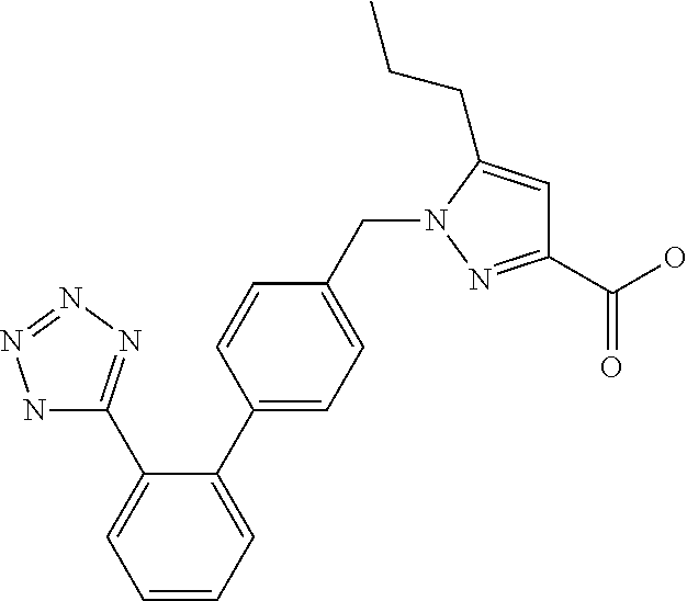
N1C(C2=CC=CC=C2C2=CC=C(CN3N=C(C(O)=O)C=C3CCC)C=C2)=NN=N1
